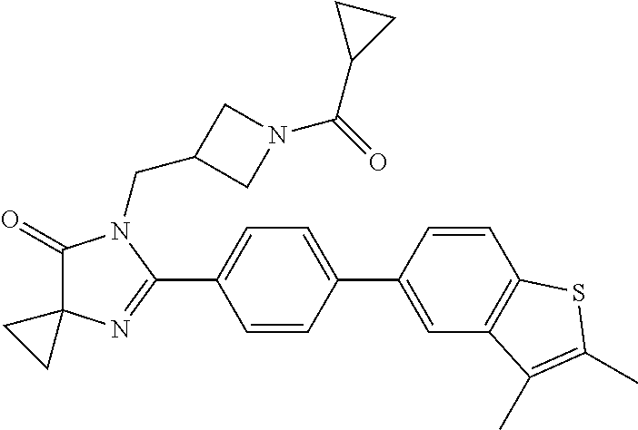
C1(=O)C2(N=C(C3=CC=C(C4=CC5=C(C=C4)SC(C)=C5C)C=C3)N1CC1CN(C(=O)C3CC3)C1)CC2
